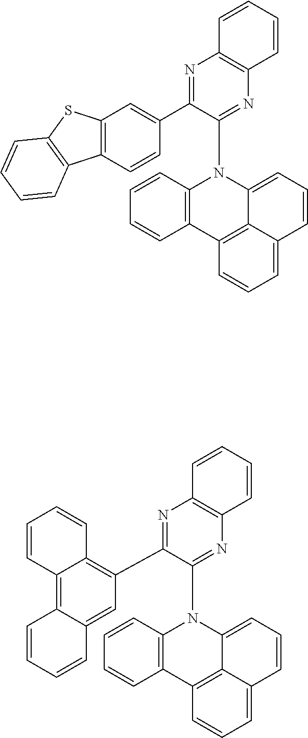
N1=C(C2=CC3=C(C=C2)C2=C(S3)C=CC=C2)C(N2C3=C(C4=C5C2=CC=CC5=CC=C4)C=CC=C3)=NC2=C1C=CC=C2.N1=C(C2=C3C(=C4C(=C2)C=CC=C4)C=CC=C3)C(N2C3=C(C4=C5C2=CC=CC5=CC=C4)C=CC=C3)=NC2=C1C=CC=C2
